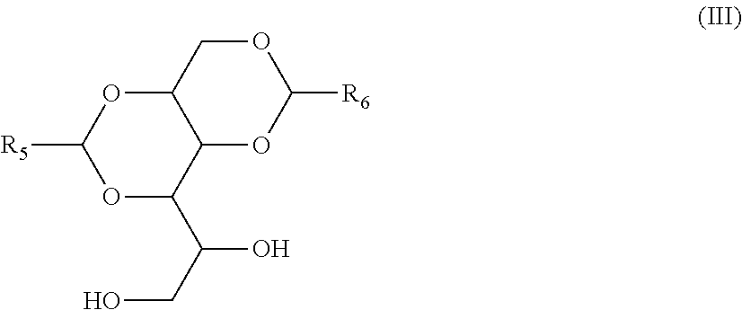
O1C(C(CO)O)C2C(OC1[R5])COC([R6])O2
